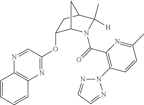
N1=CC(OC2C3N(C(=O)C4=C(N5N=CC=N5)C=CC(C)=N4)C(C)([H])C(C2)C3)=NC2=C1C=CC=C2
